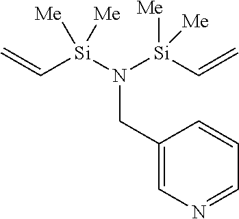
C(N([Si](C=C)([Me])[Me])[Si](C=C)([Me])[Me])C1=CN=CC=C1
